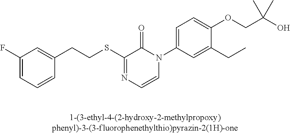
C(SC1=NC=CN(C2=CC=C(OCC(O)(C)C)C(CC)=C2)C1=O)CC1=CC(F)=CC=C1
